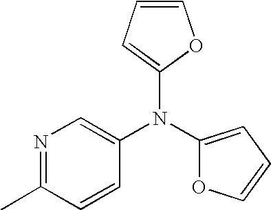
N1=C(C)C=CC(N(C2=CC=CO2)C2=CC=CO2)=C1
